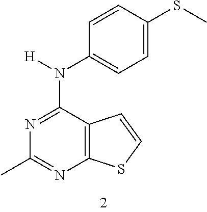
C12=C(C=CS1)C(N(C1=CC=C(SC)C=C1)[H])=NC(C)=N2
